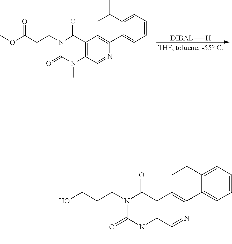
[DIBAL][H].N1(CCC(OC)=O)C(=O)N(C)C2=C(C1=O)C=C(C1=CC=CC=C1C(C)C)N=C2.N1(CCCO)C(=O)N(C)C2=C(C1=O)C=C(C1=CC=CC=C1C(C)C)N=C2
